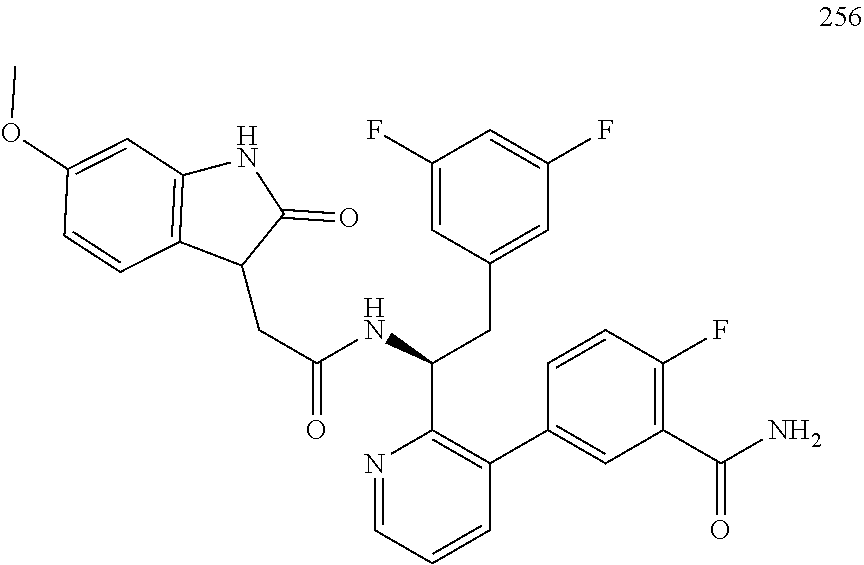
N1=CC=CC(C2=CC(C(N)=O)=C(F)C=C2)=C1C(NC(CC1C(=O)NC2=C1C=CC(OC)=C2)=O)CC1=CC(F)=CC(F)=C1
